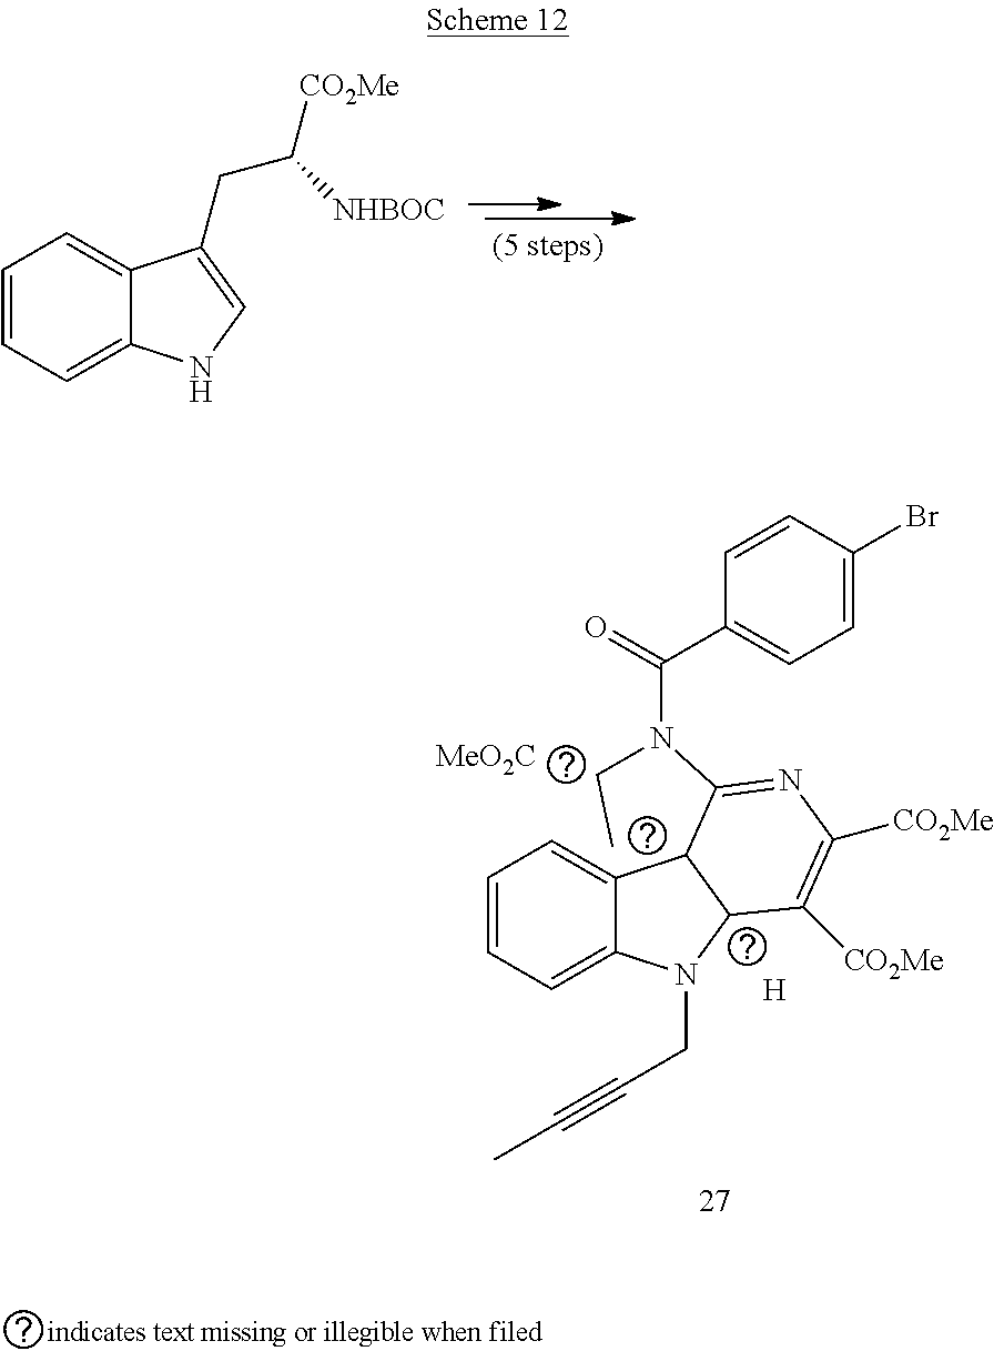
C1=CC=C2C(=C1)C(CC([NHBOC])[CO2Me])=CN2.C1=CC=C2C(=C1)C1C(N2CC#CC)C([CO2Me])=C([CO2Me])N=C1N(CC)C(C1=CC=C(Br)C=C1)=O.[H].[MeO2C]
